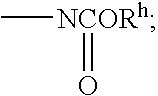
C[NCORh]=O
